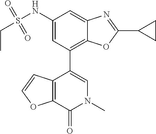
N1(C)C=C(C2=C3C(=CC(NS(CC)(=O)=O)=C2)N=C(C2CC2)O3)C2=C(C1=O)OC=C2
